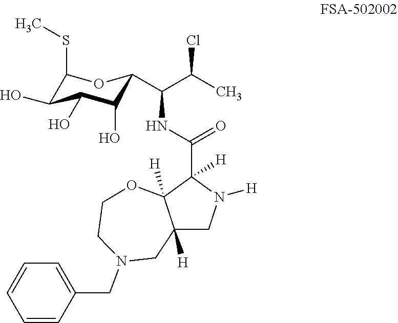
C1(SC)C(O)C(O)C(O)C(C(C(C)Cl)NC(C2([H])C3([H])C([H])(CN2[H])CN(CC2=CC=CC=C2)CCO3)=O)O1
